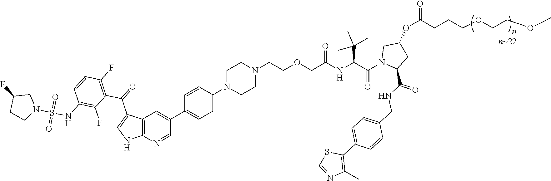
C12=C(N=CC(C3=CC=C(N4CCN(CCOCC(NC(C(N5C(C(NCC6=CC=C(C7=C(C)N=CS7)C=C6)=O)CC(OC(CCCOCCOC)=O)C5)=O)C(C)(C)C)=O)CC4)C=C3)=C1)NC=C2C(=O)C1=C(F)C=CC(NS(N2CC(F)CC2)(=O)=O)=C1F
